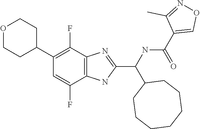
C1(C(=O)NC(C2=NC3=C(C(F)=CC(C4CCOCC4)=C3F)N2)C2CCCCCCC2)=CON=C1C
